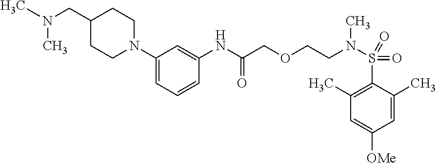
C1=C(C)C(S(N(CCOCC(NC2=CC(N3CCC(CN(C)C)CC3)=CC=C2)=O)C)(=O)=O)=C(C)C=C1[OMe]
